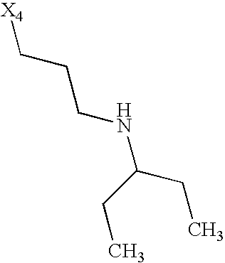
[X4]CCCNC(CC)CC
